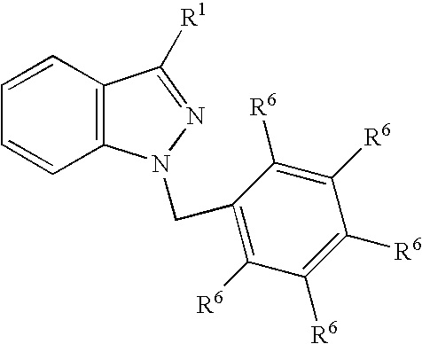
C1=CC2=C(C=C1)C([R1])=NN2CC1=C([R6])C([R6])=C([R6])C([R6])=C1[R6]
